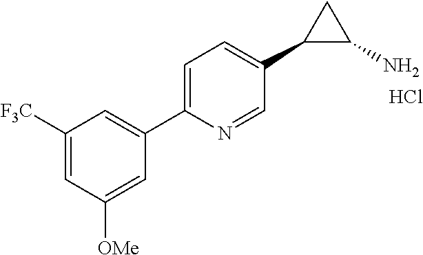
C1([F3C])=CC([OMe])=CC(C2=CC=C(C3C(N)C3)C=N2)=C1.Cl
